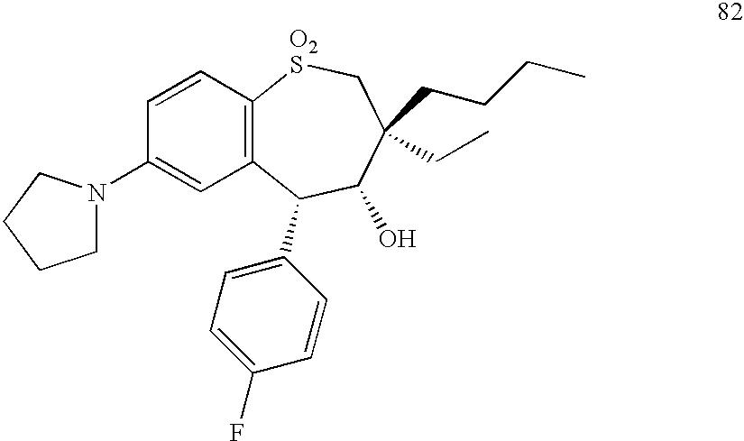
C1=CC2=C(C=C1N1CCCC1)C(C1=CC=C(F)C=C1)C(O)C(CCCC)(CC)C[O2S]2
